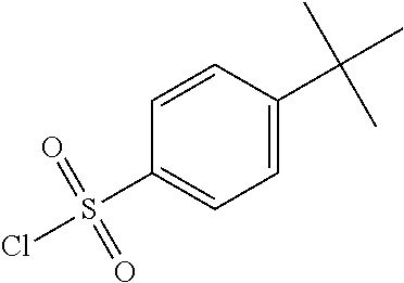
C1=C(C(C)(C)C)C=CC(S(Cl)(=O)=O)=C1
